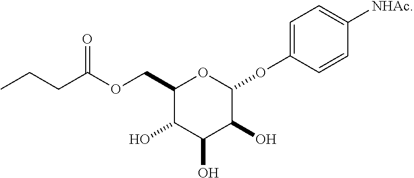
C1(COC(CCC)=O)C(O)C(O)C(O)C(OC2=CC=C([NHAc])C=C2)O1
